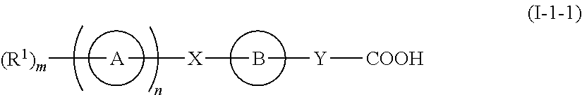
B([Y][COOH])[X][A][(R1)m]
